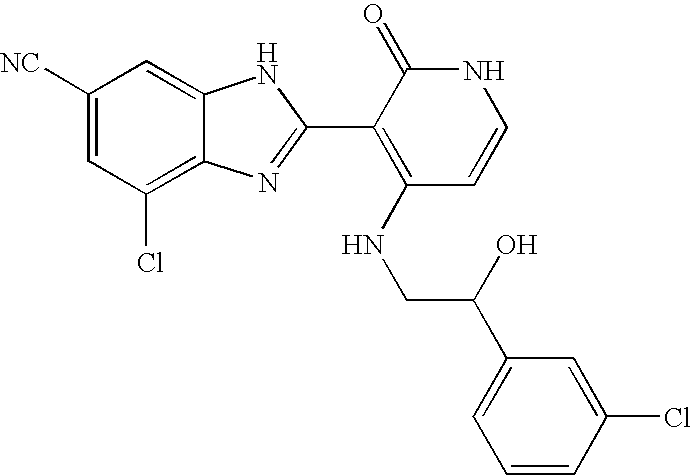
C1(Cl)=C2C(=CC([NC])=C1)NC(C1=C(NCC(C3=CC=CC(Cl)=C3)O)C=CNC1=O)=N2
